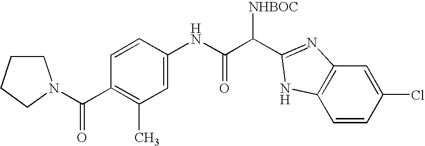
C1CCCN1C(C1=C(C)C=C(NC(C([NHBOC])C2=NC3=C(C=CC(Cl)=C3)N2)=O)C=C1)=O
